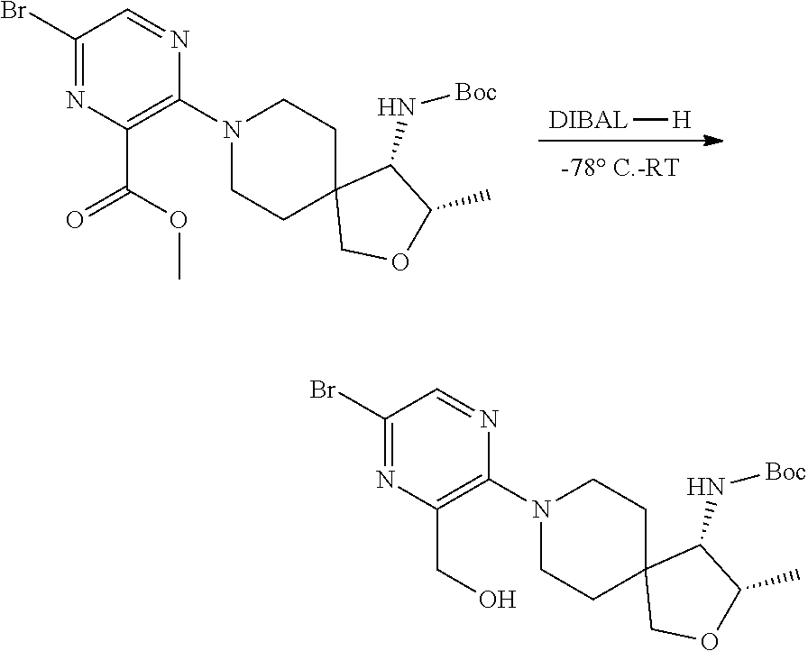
[DIBAL][H].C1(Br)=NC(C(=O)OC)=C(N2CCC3(CC2)COC(C)C3N[Boc])N=C1.C1(Br)=NC(CO)=C(N2CCC3(CC2)COC(C)C3N[Boc])N=C1
